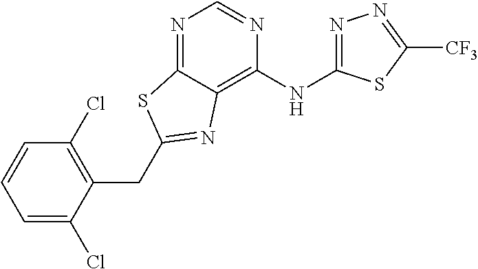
C1=CC=C(Cl)C(CC2=NC3=C(NC4=NN=C([CF3])S4)N=CN=C3S2)=C1Cl
